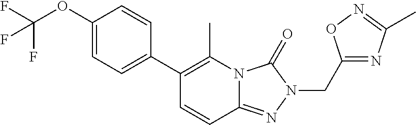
C1(OC(F)(F)F)=CC=C(C2=C(C)N3C(=NN(CC4=NC(C)=NO4)C3=O)C=C2)C=C1
